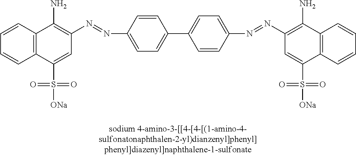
C1=CC2=C(C=C1)C(S(=O)(=O)[ONa])=CC(N=NC1=CC=C(C3=CC=C(N=NC4=C(N)C5=C(C(S(=O)(=O)[ONa])=C4)C=CC=C5)C=C3)C=C1)=C2N
